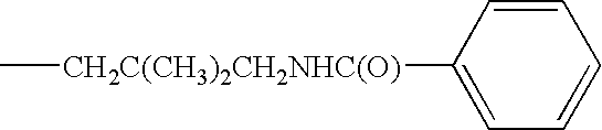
C[CH2C(CH3)2CH2NHC(O)]C1=CC=CC=C1
